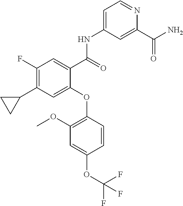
C1=C(NC(=O)C2=CC(F)=C(C3CC3)C=C2OC2=C(OC)C=C(OC(F)(F)F)C=C2)C=C(C(N)=O)N=C1
